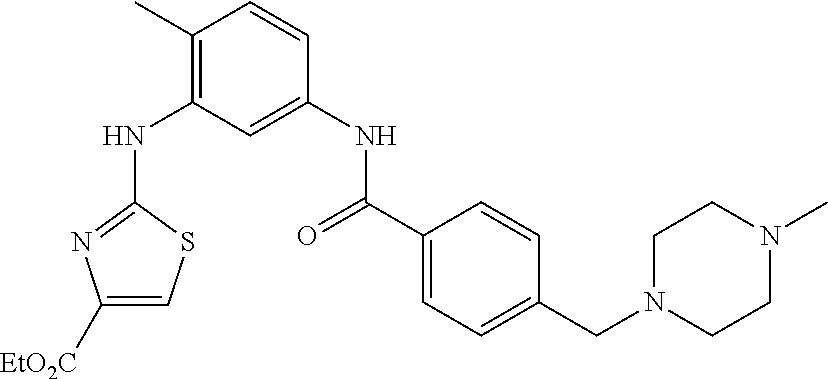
C1(C)=C(NC2=NC([EtO2C])=CS2)C=C(NC(C2=CC=C(CN3CCN(C)CC3)C=C2)=O)C=C1
